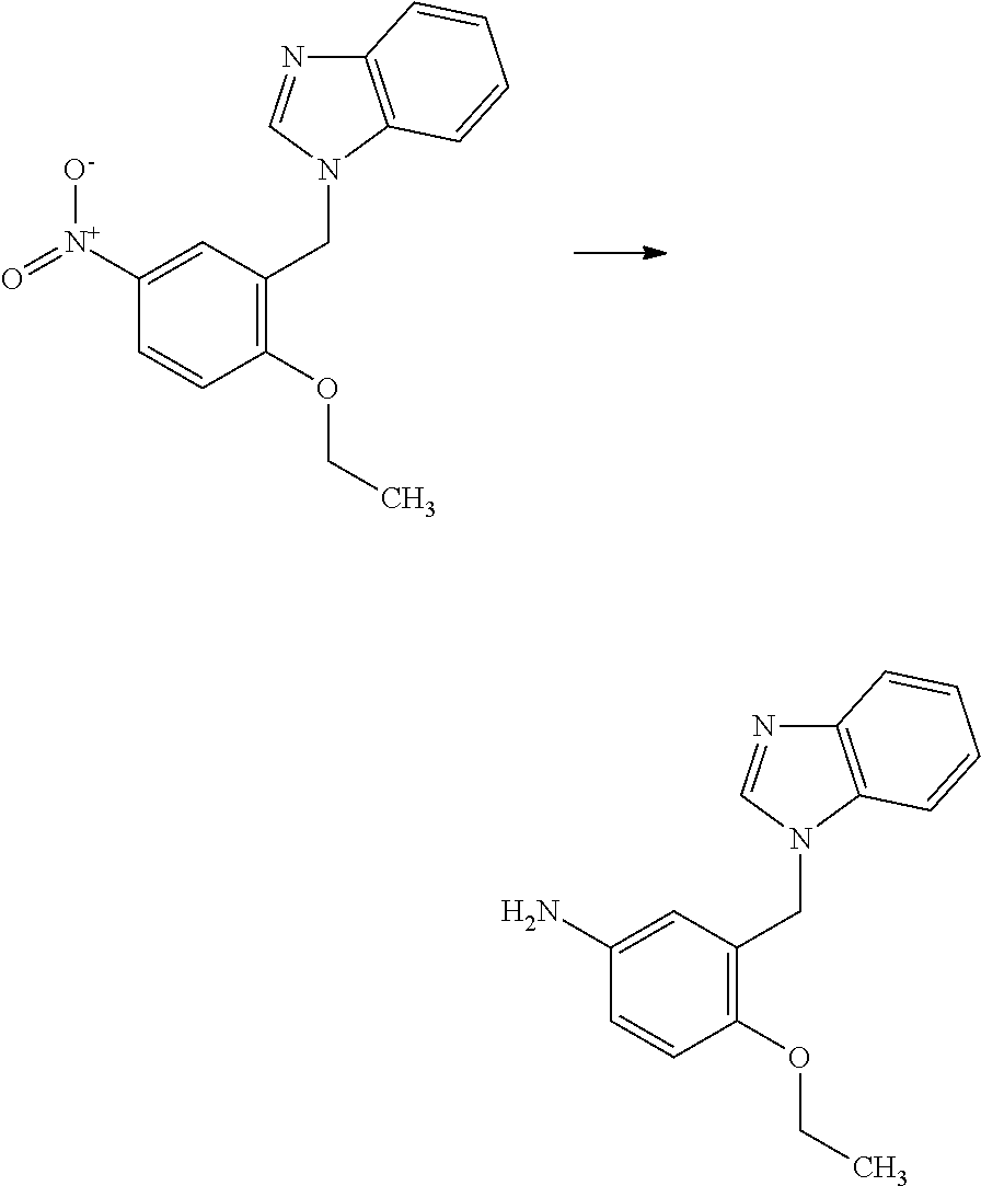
C1(OCC)=C(CN2C=NC3=C2C=CC=C3)C=C([N+](=O)[O-])C=C1.C1(OCC)=C(CN2C=NC3=C2C=CC=C3)C=C(N)C=C1
